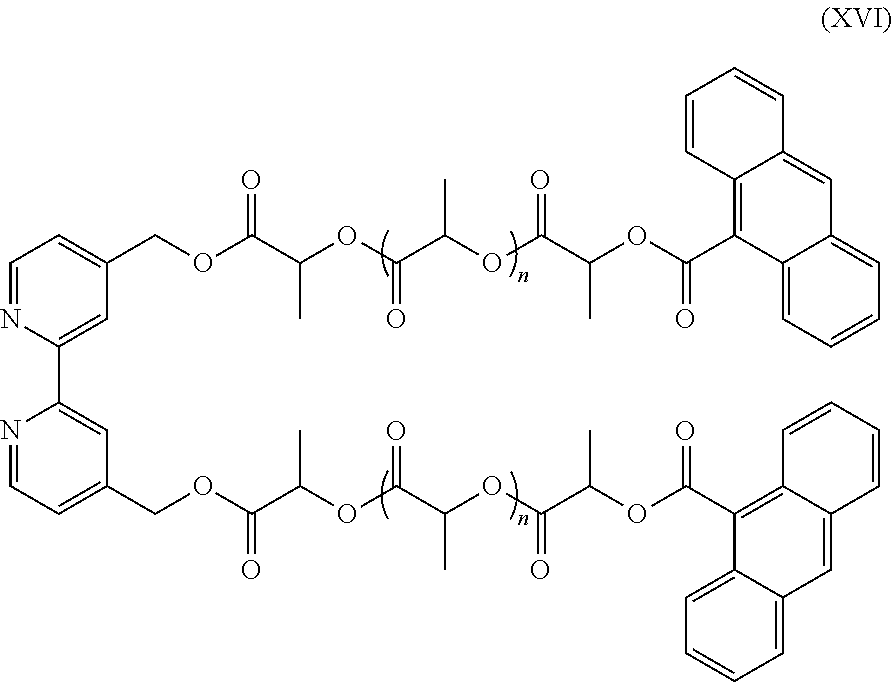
C12=CC=CC=C1C=C1C(=C2C(OC(C(OC(C(OC(C(OCC2=CC=NC(C3=CC(COC(C(OC(C(OC(C(OC(C4=C5C(=CC6=CC=CC=C46)C=CC=C5)=O)C)=O)C)=O)C)=O)=CC=N3)=C2)=O)C)=O)C)=O)C)=O)C=CC=C1
